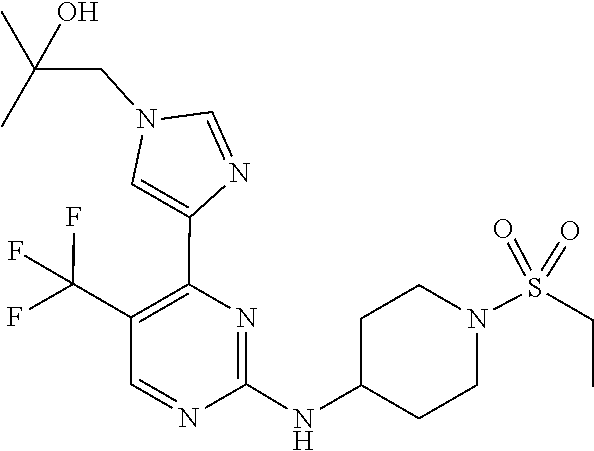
N(C1=NC(C2=CN(CC(O)(C)C)C=N2)=C(C(F)(F)F)C=N1)C1CCN(S(=O)(=O)CC)CC1
